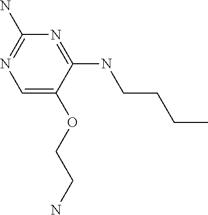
C1=C(OCCN)C(NCCCC)=NC(N)=N1
